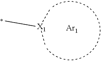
C[X1](C)C.[Ar1]
